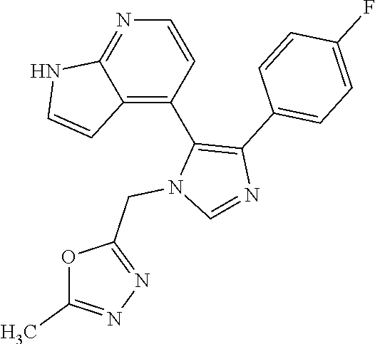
N1=C2C(=C(C3=C(C4=CC=C(F)C=C4)N=CN3CC3=NN=C(C)O3)C=C1)C=CN2
